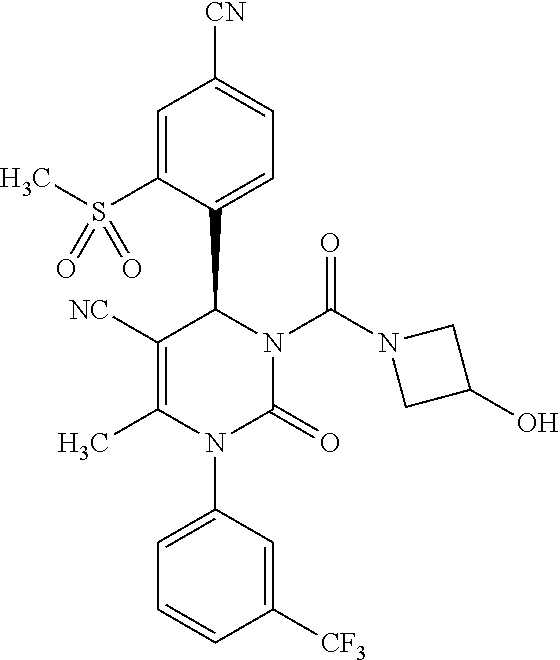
C1=C(S(C)(=O)=O)C(C2C([NC])=C(C)N(C3=CC=CC([CF3])=C3)C(=O)N2C(N2CC(O)C2)=O)=CC=C1[CN]
